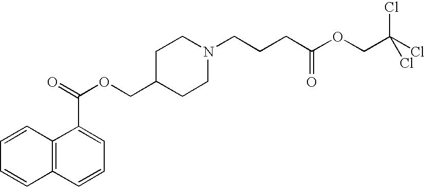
C12=C(C=CC=C1C(=O)OCC1CCN(CCCC(OCC(Cl)(Cl)Cl)=O)CC1)C=CC=C2
